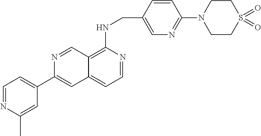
C1=C(C2=CC3=CC=NC(NCC4=CN=C(N5CCS(=O)(=O)CC5)C=C4)=C3C=N2)C=C(C)N=C1
